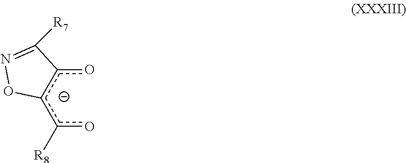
c1(o)c(c(o)[R8])ON=C1[R7]
